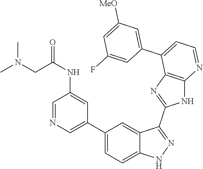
C1(C2=CC=C3C(=C2)C(C2=NC4=C(N2)N=CC=C4C2=CC([MeO])=CC(F)=C2)=NN3)=CN=CC(NC(=O)CN(C)C)=C1
